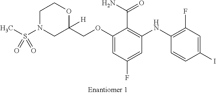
C1(OCC2([H])OCCN(S(C)(=O)=O)C2)=CC(F)=CC(NC2=C(F)C=C(I)C=C2)=C1C(N)=O
